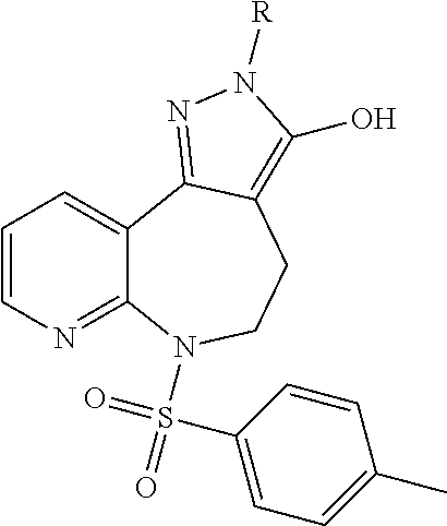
C1=CN=C2C(=C1)C1=NN([R])C(O)=C1CCN2S(=O)(=O)C1=CC=C(C)C=C1
